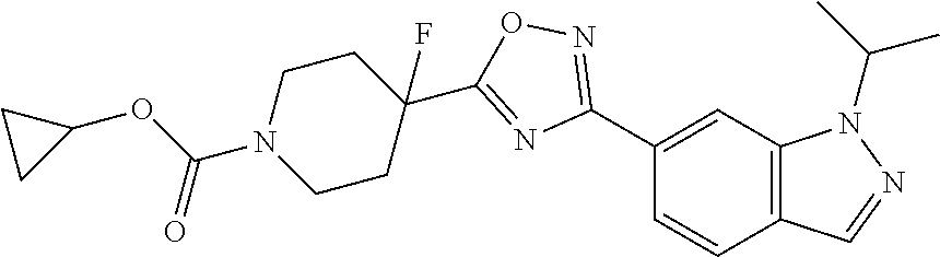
C1(C2=NOC(C3(F)CCN(C(OC4CC4)=O)CC3)=N2)=CC2=C(C=C1)C=NN2C(C)C
